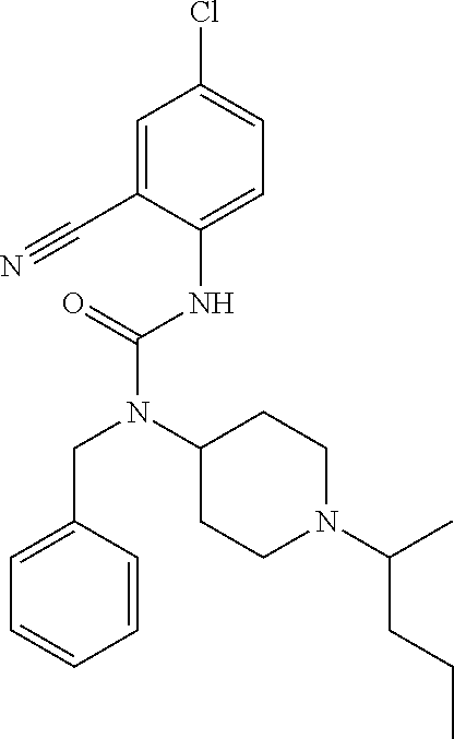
C1=C(C#N)C(NC(N(C2CCN(C(C)CCC)CC2)CC2=CC=CC=C2)=O)=CC=C1Cl
